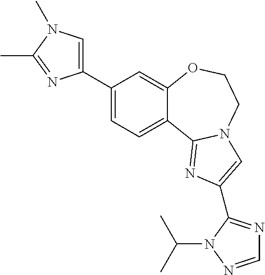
C1(C2=CN(C)C(C)=N2)=CC=C2C(=C1)OCCN1C2=NC(C2=NC=NN2C(C)C)=C1
